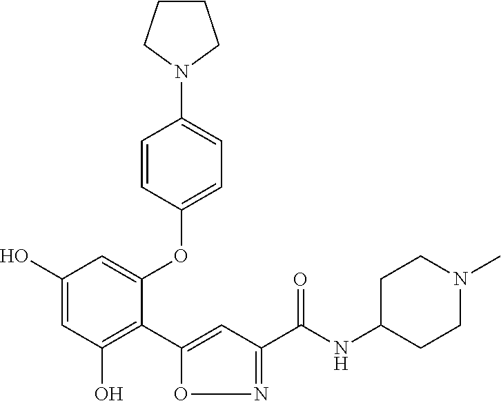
C1(O)=CC(O)=C(C2=CC(C(NC3CCN(C)CC3)=O)=NO2)C(OC2=CC=C(N3CCCC3)C=C2)=C1
